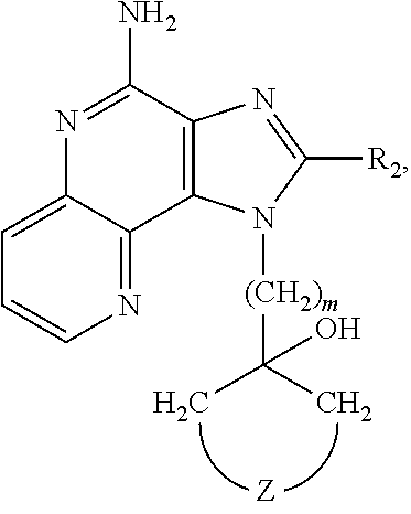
C1=C2C(=NC=C1)C1=C(C(N)=N2)N=C([R2])N1[(CH2)m]C(C)(C)O
